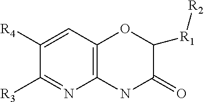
C1=C([R4])C([R3])=NC2=C1OC([R1][R2])C(=O)N2
